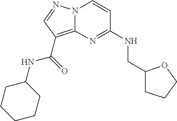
N12C(=C(C(=O)NC3CCCCC3)C=N1)N=C(NCC1CCCO1)C=C2
